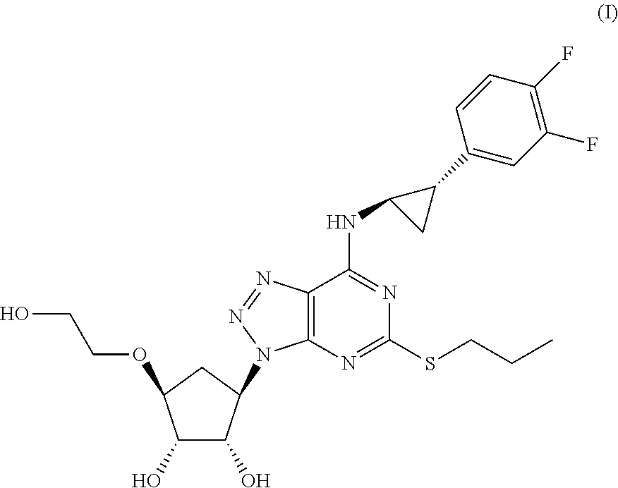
C12=C(N=C(SCCC)N=C1NC1CC1C1=CC(F)=C(F)C=C1)N(C1C(O)C(O)C(OCCO)C1)N=N2
